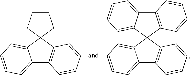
C12=CC=CC=C1C1(C3=C2C=CC=C3)CCCC1.C12=CC=CC=C1C1(C3=C2C=CC=C3)C2=C(C3=CC=CC=C31)C=CC=C2
